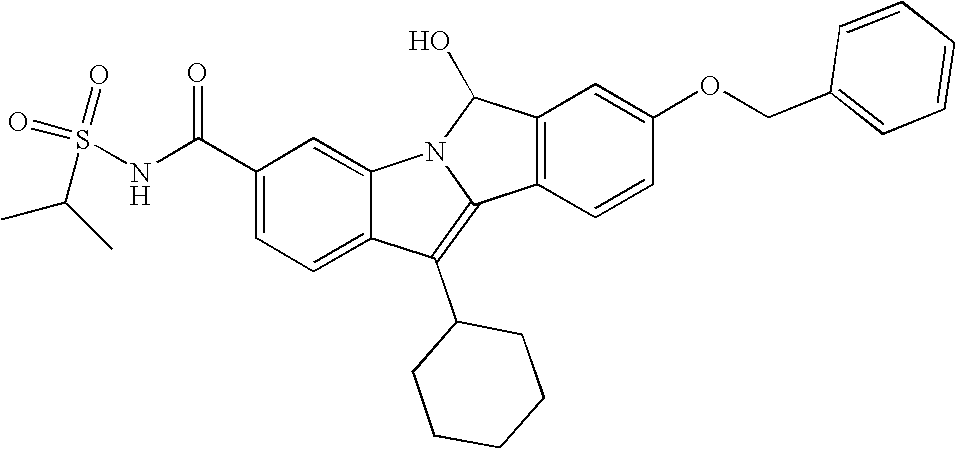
C1(C(NS(=O)(C(C)C)=O)=O)=CC=C2C(=C1)N1C(=C2C2CCCCC2)C2=C(C1O)C=C(OCC1=CC=CC=C1)C=C2
